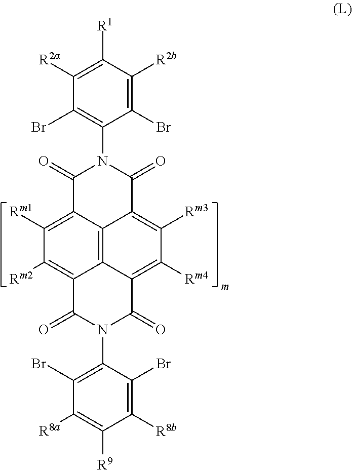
C1(Br)=C([R2b])C([R1])=C([R2a])C(Br)=C1N1C(=O)C2=C([Rm3])C([Rm4])=C3C4=C2C(=C([Rm1])C([Rm2])=C4C(=O)N(C2=C(Br)C([R8a])=C([R9])C([R8b])=C2Br)C3=O)C1=O
